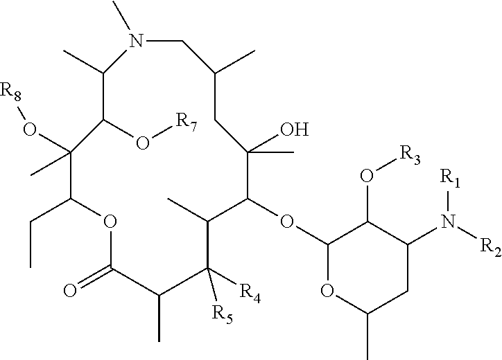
C1(OC2C(C)C([R4])([R5])C(C)C(=O)OC(CC)C(O[R8])(C)C(O[R7])C(C)N(C)CC(C)CC2(O)C)OC(C)CC(N([R1])[R2])C1O[R3]
